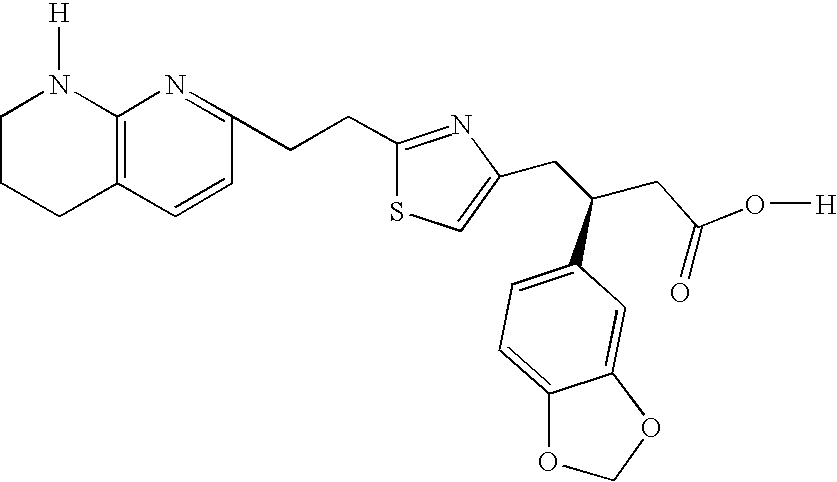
C12=C(C=CC(CCC3=NC(CC(CC(O[H])=O)C4=CC=C5C(=C4)OCO5)=CS3)=N1)CCCN2[H]
